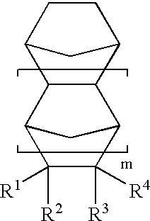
C12C3C(C(CC1)C2)C1C([R3])([R4])C([R2])([R1])C3C1
